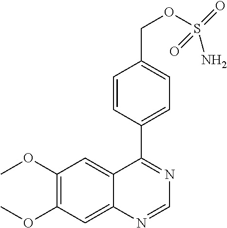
C1(OC)=C(OC)C=C2C(=C1)C(C1=CC=C(COS(=O)(N)=O)C=C1)=NC=N2
